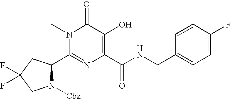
N1([Cbz])C(C2=NC(C(NCC3=CC=C(F)C=C3)=O)=C(O)C(=O)N2C)CC(F)(F)C1
